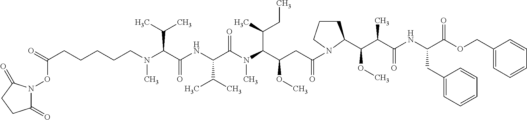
C(N(C(C(NC(C(N(C(C(CC(=O)N1CCCC1C(C(C(NC(C(OCC1=CC=CC=C1)=O)CC1=CC=CC=C1)=O)C)OC)OC)C(C)CC)C)=O)C(C)C)=O)C(C)C)C)CCCCC(=O)ON1C(=O)CCC1=O
